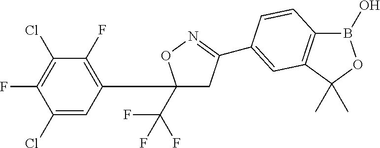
C1(C(F)(F)F)(C2=C(F)C(Cl)=C(F)C(Cl)=C2)CC(C2=CC3=C(B(O)OC3(C)C)C=C2)=NO1
